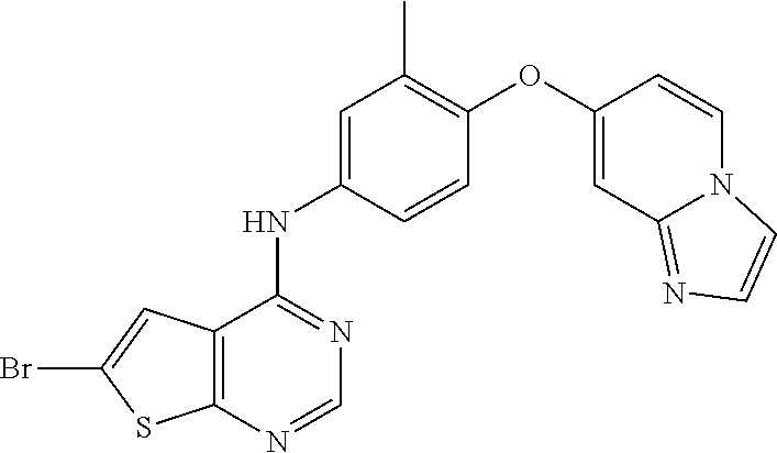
C12=C(C(NC3=CC(C)=C(OC4=CC5=NC=CN5C=C4)C=C3)=NC=N1)C=C(Br)S2
